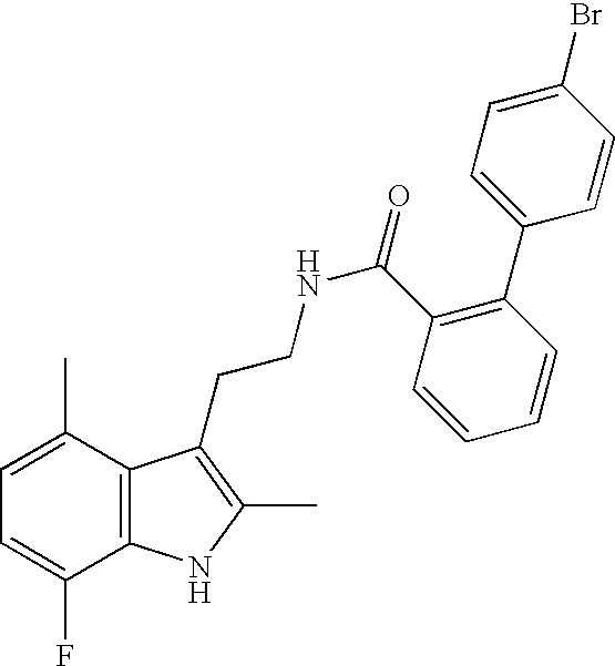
C1=C(C)C2=C(C(F)=C1)NC(C)=C2CCNC(=O)C1=C(C2=CC=C(Br)C=C2)C=CC=C1
